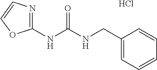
Cl.C1(CNC(NC2=NC=CO2)=O)=CC=CC=C1
